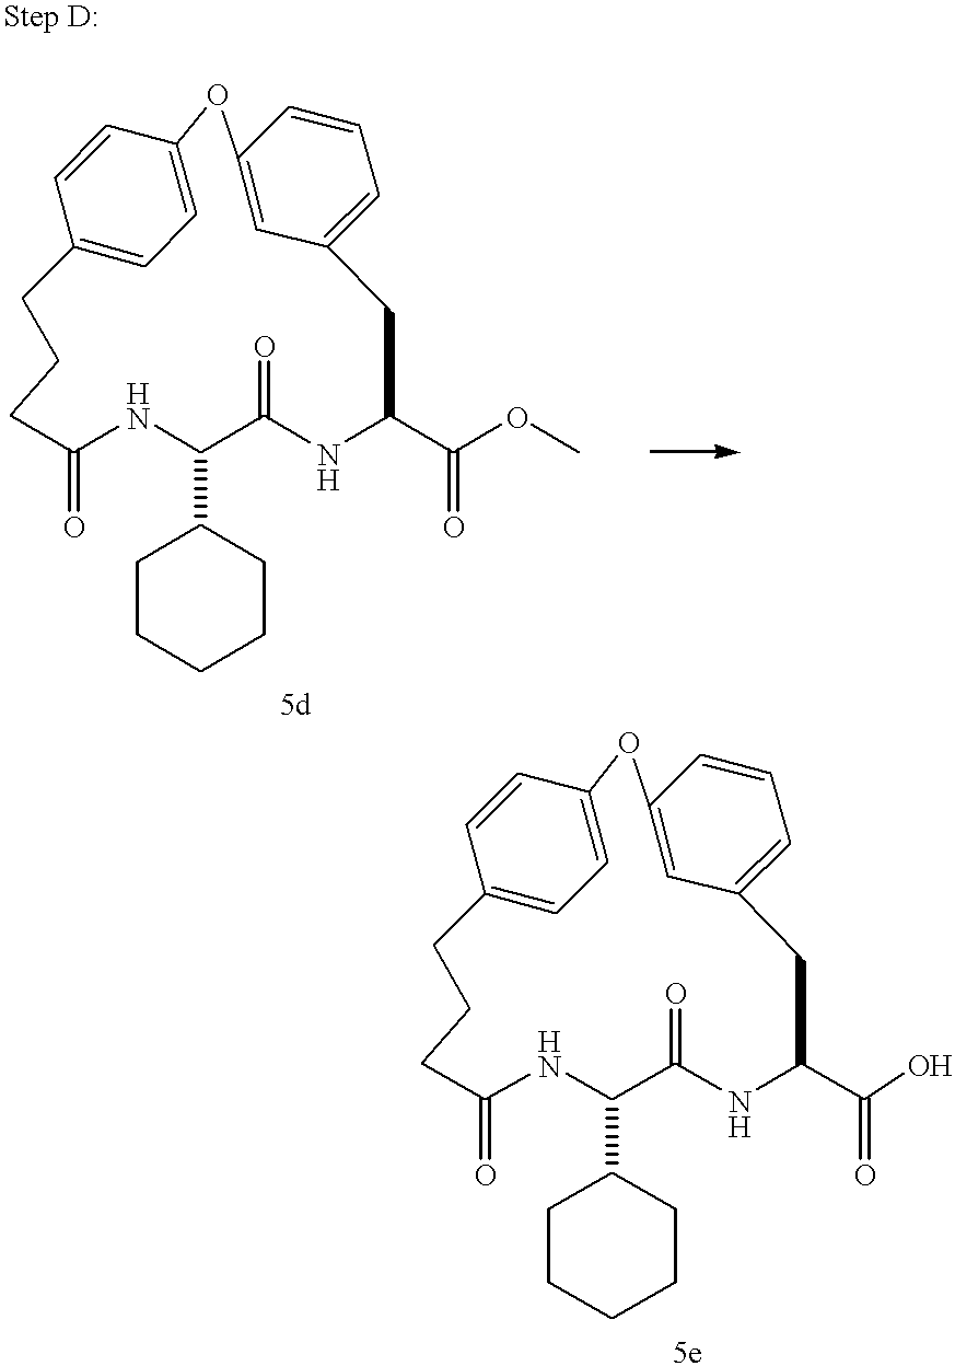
C1(=O)NC(C2CCCCC2)C(=O)NC(C(OC)=O)CC2=CC=CC(=C2)OC2=CC=C(C=C2)CCC1.C1(=O)NC(C2CCCCC2)C(=O)NC(C(O)=O)CC2=CC=CC(=C2)OC2=CC=C(C=C2)CCC1
